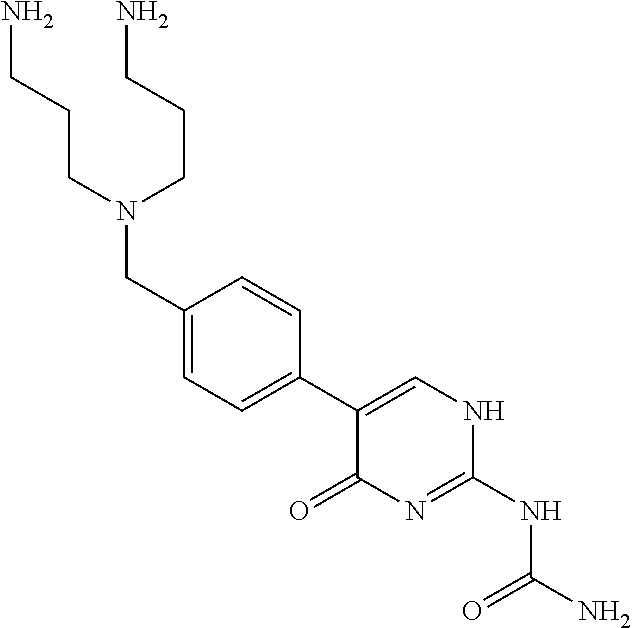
C1(C2=CC=C(CN(CCCN)CCCN)C=C2)=CNC(NC(N)=O)=NC1=O
